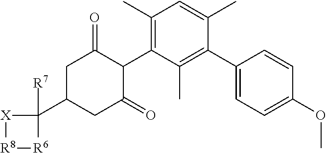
C1C(C2([R7])[X][R8][R6]2)CC(=O)C(C2=C(C)C=C(C)C(C3=CC=C(OC)C=C3)=C2C)C1=O
